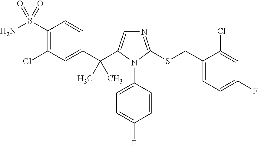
C1(C(C2=CN=C(SCC3=CC=C(F)C=C3Cl)N2C2=CC=C(F)C=C2)(C)C)=CC(Cl)=C(S(N)(=O)=O)C=C1
